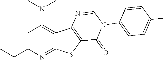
C1=C(C(C)C)N=C2C(=C1N(C)C)C1=C(S2)C(=O)N(C2=CC=C(C)C=C2)C=N1
